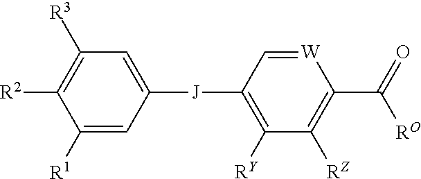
C1([R1])=CC([J]C2=C([RY])C([RZ])=C(C(=O)[RO])[W]=C2)=CC([R3])=C1[R2]
